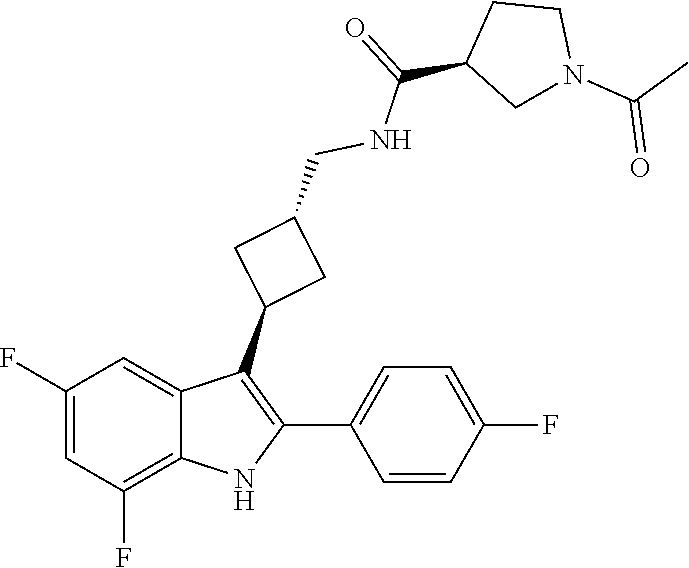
C1(CNC(C2CCN(C(=O)C)C2)=O)CC(C2=C(C3=CC=C(F)C=C3)NC3=C(F)C=C(F)C=C23)C1
